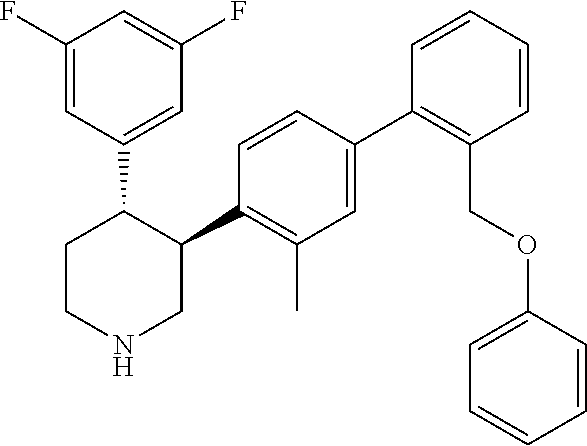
C1(C2=C(C)C=C(C3=C(COC4=CC=CC=C4)C=CC=C3)C=C2)C(C2=CC(F)=CC(F)=C2)CCNC1
